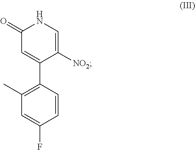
[NO2]C1=CNC(=O)C=C1C1=C(C)C=C(F)C=C1
